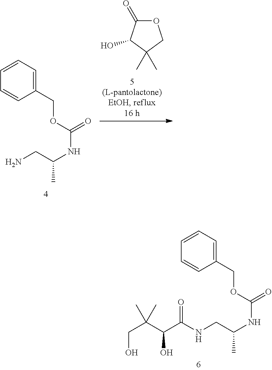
NCC(NC(=O)OCC1=CC=CC=C1)C.O1C(=O)C(O)C(C)(C)C1.N(CC(NC(=O)OCC1=CC=CC=C1)C)C(C(C(CO)(C)C)O)=O
